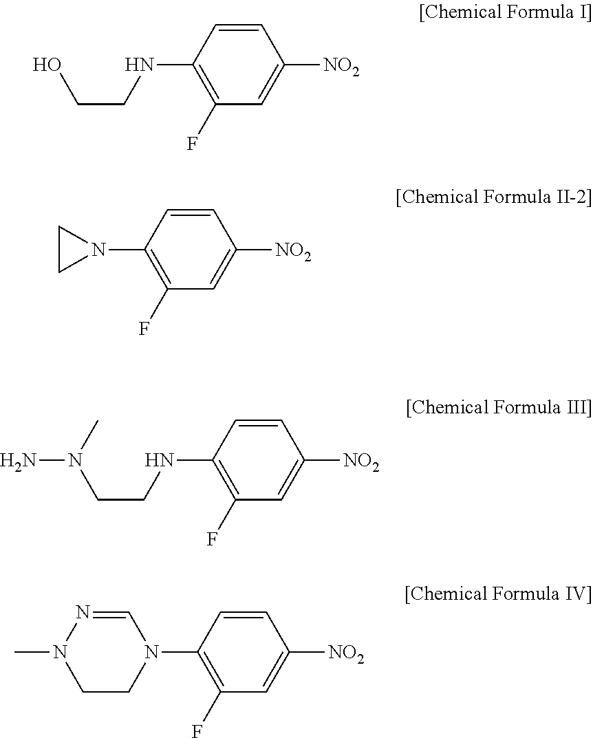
OCCNC1=C(F)C=C([NO2])C=C1.N(CCNC1=C(F)C=C([NO2])C=C1)(N)C.N1(C)CCN(C2=C(F)C=C([NO2])C=C2)C=N1.N1(C2=C(F)C=C([NO2])C=C2)CC1
